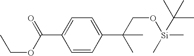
C1=C(C(C)(CO[Si](C)(C)C(C)(C)C)C)C=CC(C(=O)OCC)=C1
